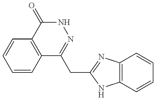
C1=CC2=C(C=C1)C(=O)NN=C2CC1=NC2=C(N1)C=CC=C2
